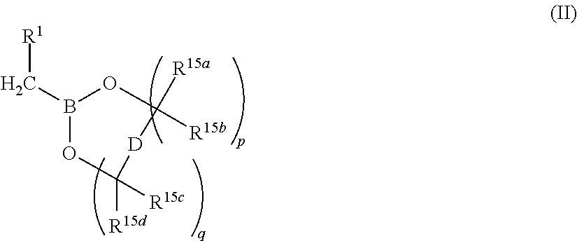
B1(C[R1])OC([R15d])([R15c])[D]C([R15a])([R15b])O1
